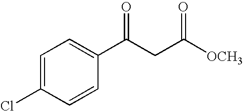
C1(C(CC([OCH3])=O)=O)=CC=C(Cl)C=C1
